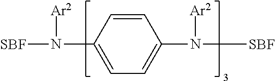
C1(N([SBF])[Ar2])=CC=C(N([SBF])[Ar2])C=C1
